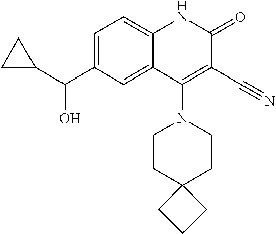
C1=C(C(C2CC2)O)C=C2C(=C1)NC(=O)C(C#N)=C2N1CCC2(CC1)CCC2
